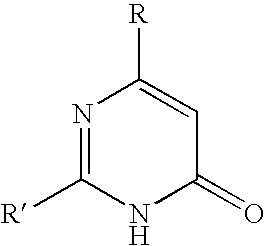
N1=C([R])NC(=O)C=C1[R]
